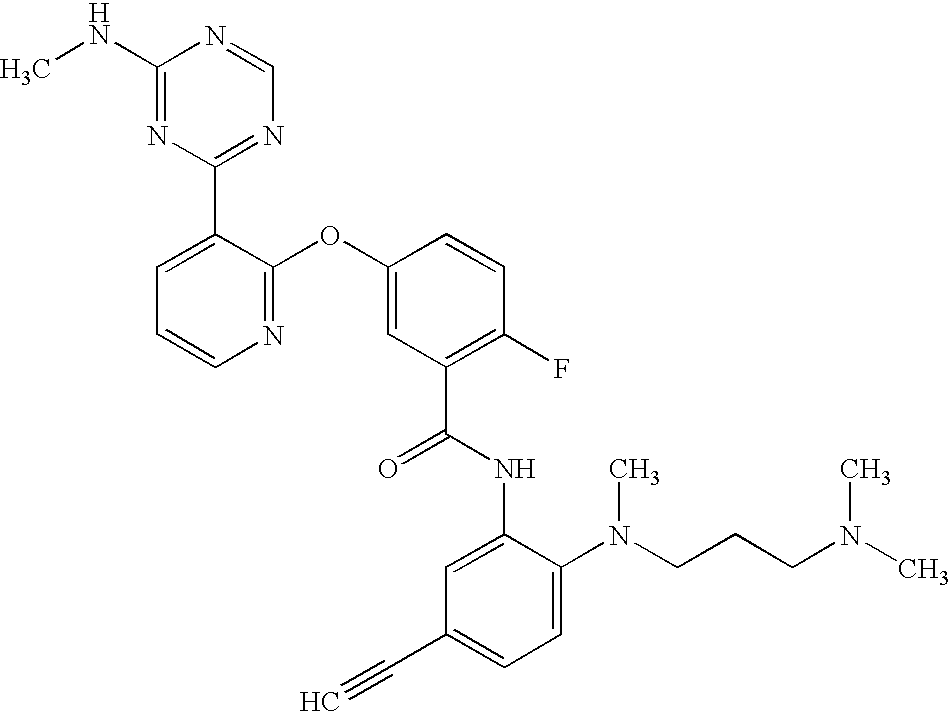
N1=C(OC2=CC(C(NC3=CC(C#C)=CC=C3N(CCCN(C)C)C)=O)=C(F)C=C2)C(C2=NC=NC(NC)=N2)=CC=C1
